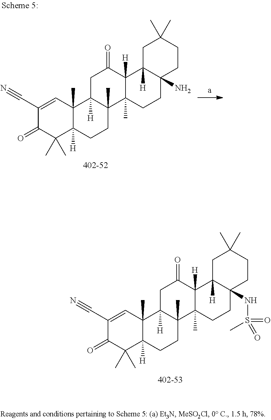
C1(C#N)=CC2(C)C([H])(C(C)(C)C1=O)CCC1(C)C2([H])CC(=O)C2([H])C1(C)CCC1(NS(=O)(=O)C)C2([H])CC(C)(C)CC1.C1(C#N)=CC2(C)C([H])(C(C)(C)C1=O)CCC1(C)C2([H])CC(=O)C2([H])C1(C)CCC1(N)C2([H])CC(C)(C)CC1
